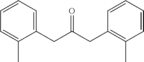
C1=C(C)C(CC(CC2=C(C)C=CC=C2)=O)=CC=C1
